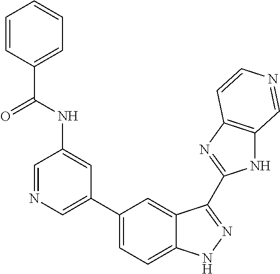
C1(C2=CN=CC(NC(C3=CC=CC=C3)=O)=C2)=CC=C2C(=C1)C(C1=NC3=C(N1)C=NC=C3)=NN2
